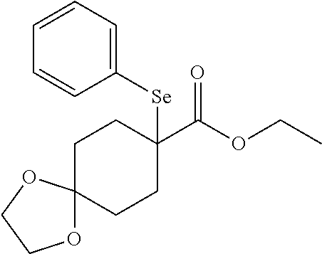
C1=CC=C([Se]C2(C(OCC)=O)CCC3(CC2)OCCO3)C=C1
